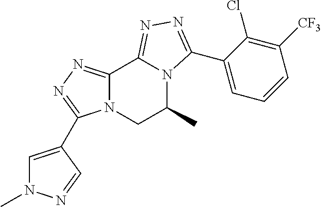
C12=NN=C(C3=CN(C)N=C3)N1CC(C)N1C2=NN=C1C1=CC=CC([CF3])=C1Cl
